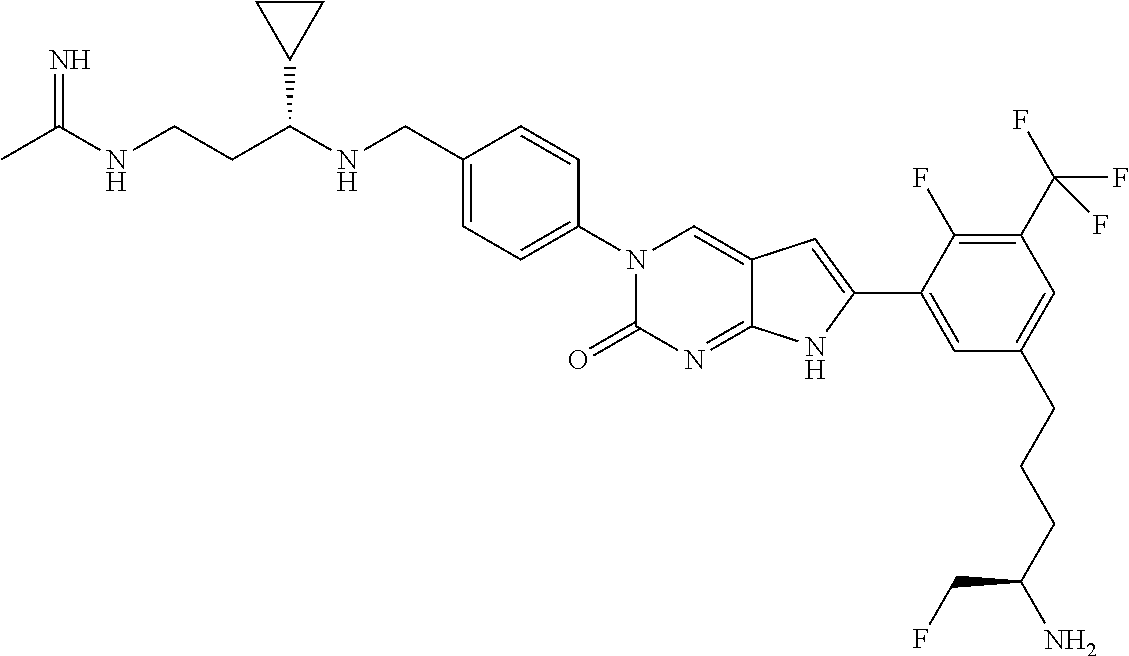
CC(NCCC(NCC1=CC=C(N2C(=O)N=C3C(=C2)C=C(C2=CC(CCCC(N)CF)=CC(C(F)(F)F)=C2F)N3)C=C1)C1CC1)=N
